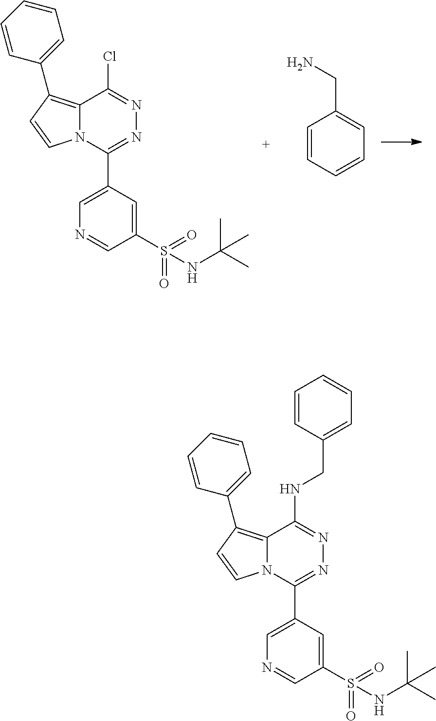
C12=C(C3=CC=CC=C3)C=CN1C(C1=CN=CC(S(=O)(=O)NC(C)(C)C)=C1)=NN=C2Cl.C1=CC=CC=C1CN.C12=C(C3=CC=CC=C3)C=CN1C(C1=CN=CC(S(=O)(=O)NC(C)(C)C)=C1)=NN=C2NCC1=CC=CC=C1
